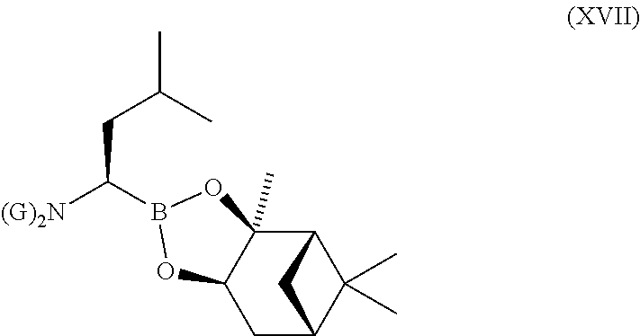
C1C2C(C)(C)C(C3(C)C1OB(C([(G)2N])CC(C)C)O3)C2
